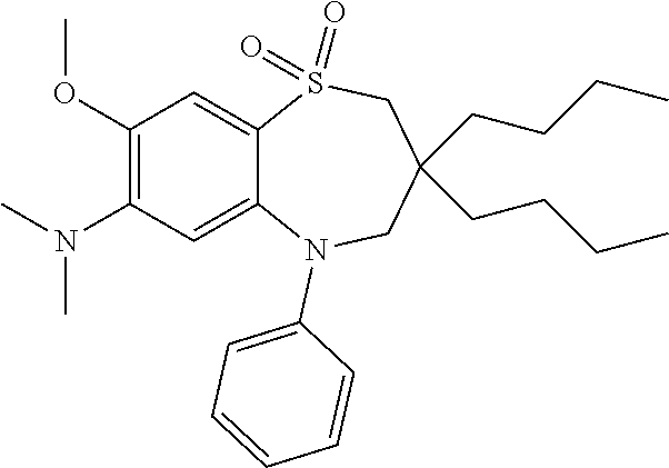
O(C1=C(N(C)C)C=C2C(=C1)S(=O)(=O)CC(CCCC)(CCCC)CN2C1=CC=CC=C1)C
